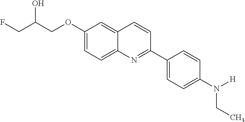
C1(OCC(CF)O)=CC=C2C(=C1)C=CC(C1=CC=C(N([H])CC)C=C1)=N2
